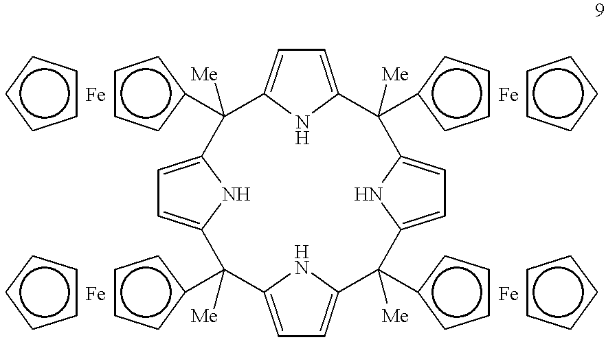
C1=C2NC(=C1)C(c1cccc1)([Me])C1=CC=C(N1)C([Me])(c1cccc1)C1=CC=C(C(c3cccc3)([Me])C3=CC=C(C2(c2cccc2)[Me])N3)N1.c1cccc1.c1cccc1.c1cccc1.c1cccc1
